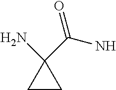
C1(N)(C(=O)N)CC1
